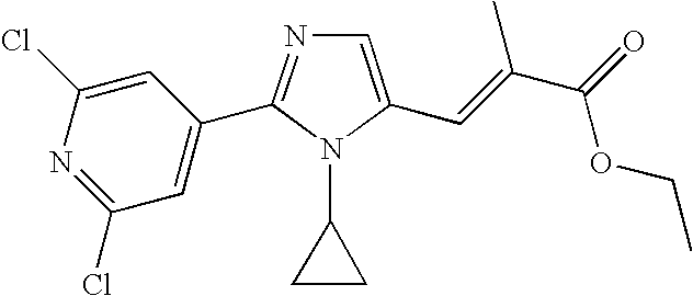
N1=C(C2=CC(Cl)=NC(Cl)=C2)N(C2CC2)C(C=C(C)C(=O)OCC)=C1
